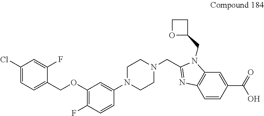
C1(Cl)=CC=C(COC2=C(F)C=CC(N3CCN(CC4=NC5=C(N4CC4CCO4)C=C(C(=O)O)C=C5)CC3)=C2)C(F)=C1
